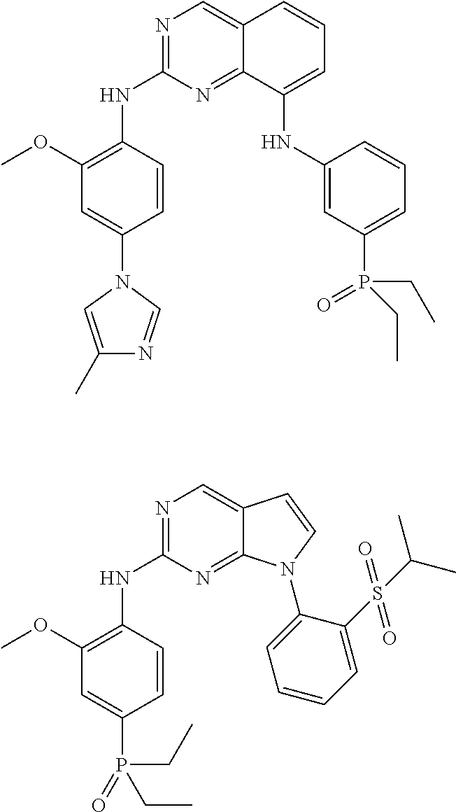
N1=C(NC2=C(OC)C=C(N3C=C(C)N=C3)C=C2)N=C2C(=C1)C=CC=C2NC1=CC(P(=O)(CC)CC)=CC=C1.N1=C(NC2=C(OC)C=C(P(CC)(=O)CC)C=C2)N=C2C(=C1)C=CN2C1=CC=CC=C1S(=O)(C(C)C)=O
